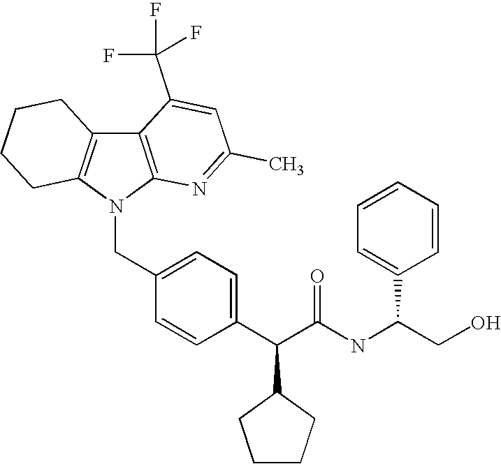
C(C1=CC=C(C(C(NC(C2=CC=CC=C2)CO)=O)C2CCCC2)C=C1)N1C2=C(C3=C1CCCC3)C(C(F)(F)F)=CC(C)=N2
